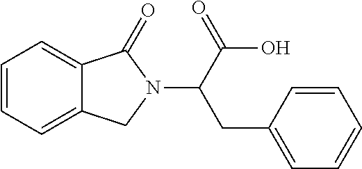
C1=CC=C2C(=C1)C(=O)N(C(CC1=CC=CC=C1)C(O)=O)C2
